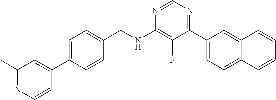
N1=CN=C(C2=CC=C3C(=C2)C=CC=C3)C(F)=C1NCC1=CC=C(C2=CC(C)=NC=C2)C=C1
